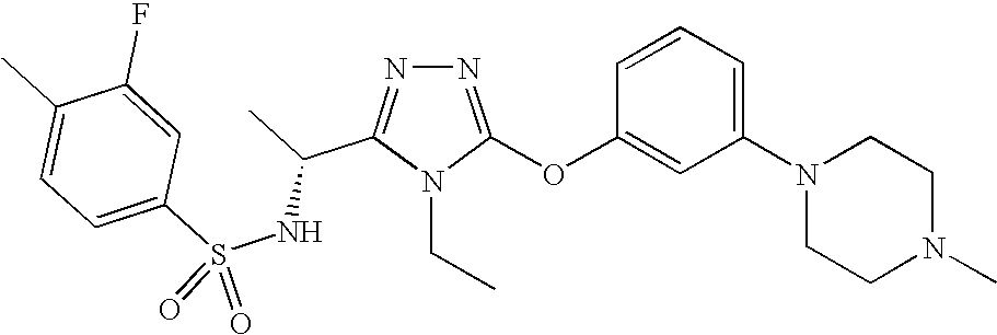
N1=C(OC2=CC(N3CCN(C)CC3)=CC=C2)N(CC)C(C(C)NS(C2=CC=C(C)C(F)=C2)(=O)=O)=N1
